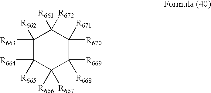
C1([R663])([R662])C([R664])([R665])C([R667])([R666])C([R669])([R668])C([R670])([R671])C1([R661])[R672]
